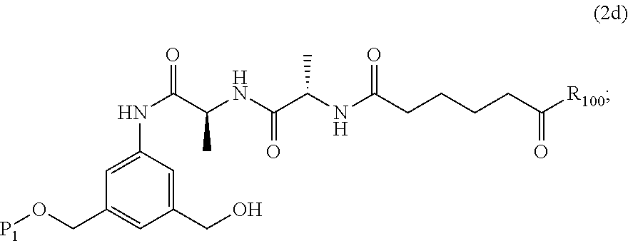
C1(CO)=CC(NC(=O)C(NC(C(NC(CCCCC([R100])=O)=O)C)=O)C)=CC(CO[P1])=C1
